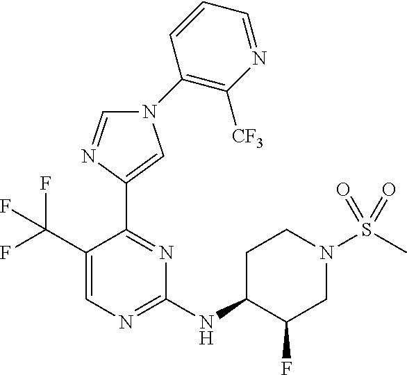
C1(NC2C(F)CN(S(C)(=O)=O)CC2)=NC=C(C(F)(F)F)C(C2=CN(C3=C([CF3])N=CC=C3)C=N2)=N1
